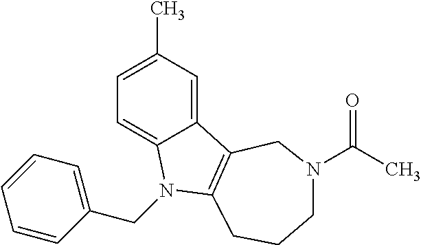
C1=C(C)C=C2C(=C1)N(CC1=CC=CC=C1)C1=C2CN(C(C)=O)CCC1
